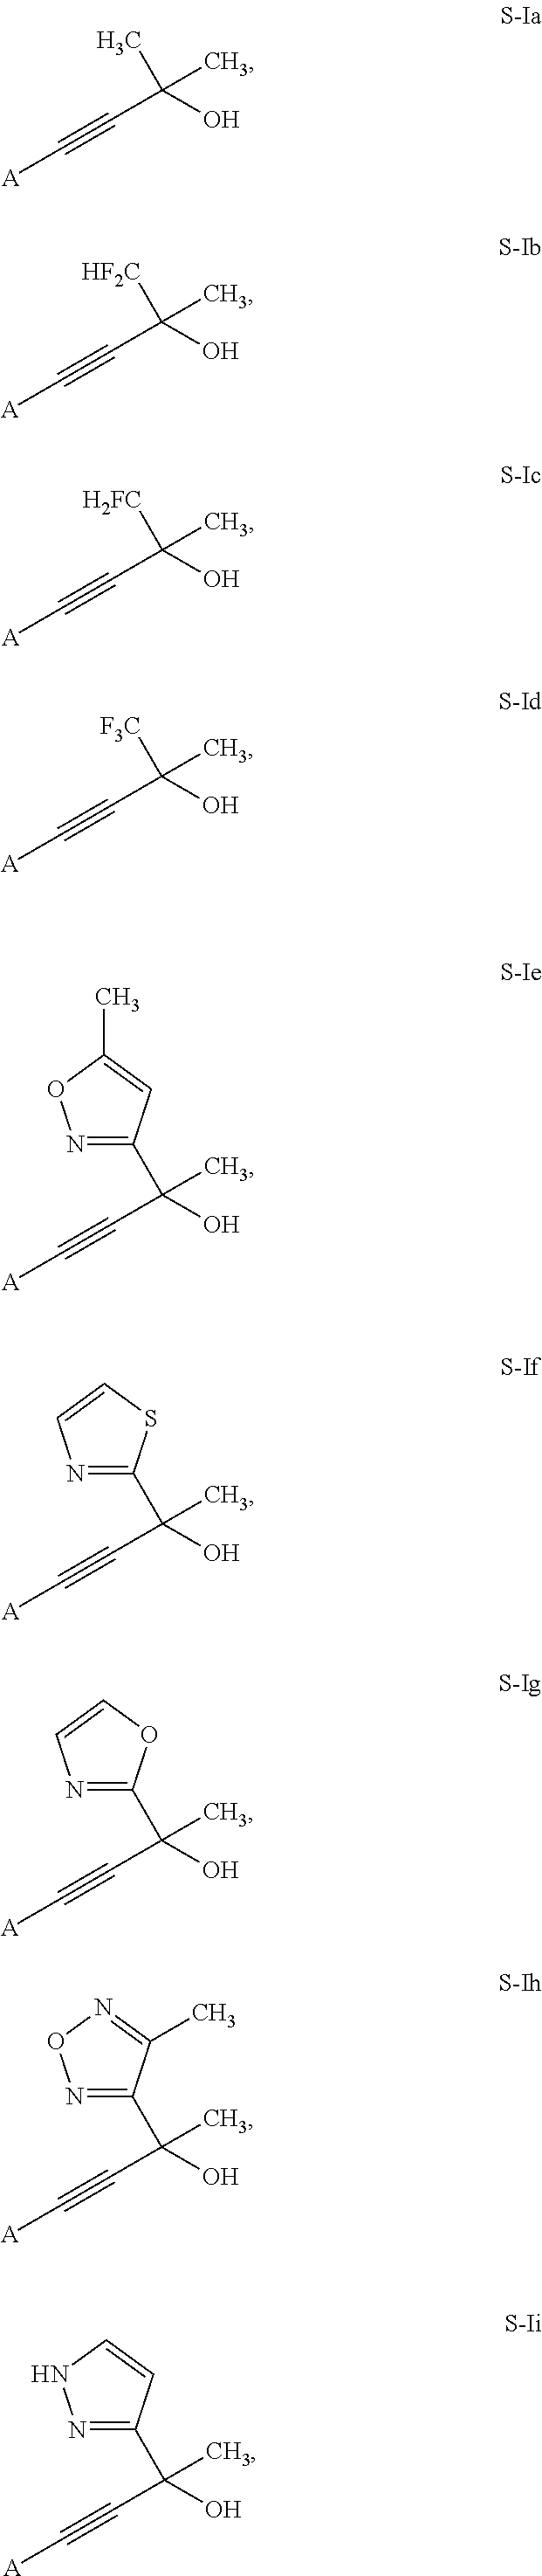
[A]C#CC(O)(C)C.[A]C#CC(O)([HF2C])C.[A]C#CC(O)([H2FC])C.[A]C#CC(O)([F3C])C.[A]C#CC(O)(C)C1=NOC(C)=C1.[A]C#CC(O)(C)C1=NC=CS1.[A]C#CC(O)(C)C1=NC=CO1.[A]C#CC(O)(C)C1=NON=C1C.[A]C#CC(O)(C)C1=NNC=C1
